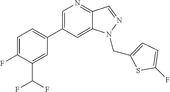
C1=C(C2=CC=C(F)C(C(F)F)=C2)C=C2C(=N1)C=NN2CC1=CC=C(F)S1
